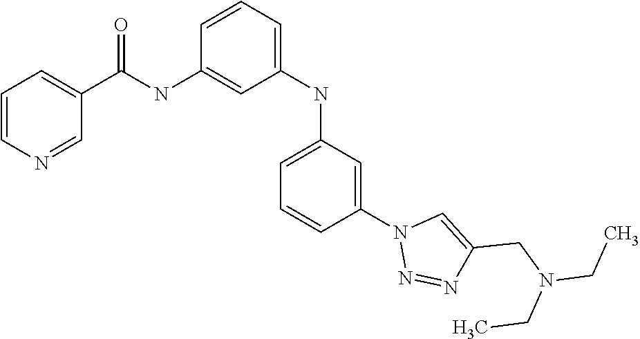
C1=CN=CC(C(NC2=CC(NC3=CC=CC(N4N=NC(CN(CC)CC)=C4)=C3)=CC=C2)=O)=C1
